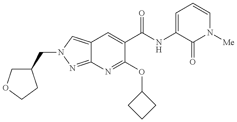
C(N1C=C2C(=N1)N=C(OC1CCC1)C(C(=O)NC1=CC=CN([Me])C1=O)=C2)C1COCC1
